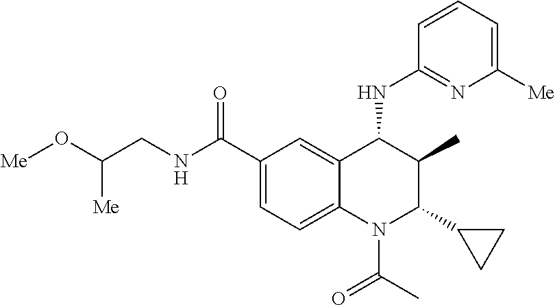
C1(C(=O)NCC(O[Me])[Me])=CC=C2C(=C1)C(NC1=NC([Me])=CC=C1)C(C)C(C1CC1)N2C(C)=O
